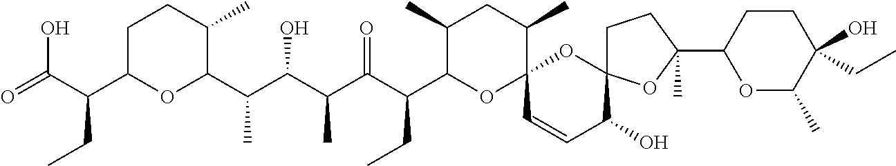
C1C(C(CC)C(O)=O)OC(C(C)C(O)C(C)C(=O)C(CC)C2OC3(C(C)CC2C)C=CC(O)C2(O3)CCC(C3OC(C)C(CC)(O)CC3)(C)O2)C(C)C1
